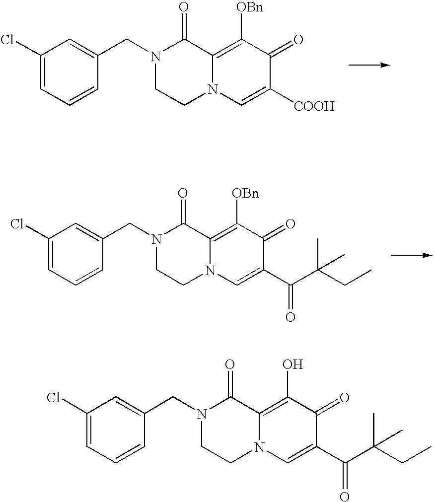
C1(Cl)=CC=CC(CN2C(=O)C3=C([OBn])C(=O)C([COOH])=CN3CC2)=C1.C1(Cl)=CC=CC(CN2C(=O)C3=C([OBn])C(=O)C(C(C(CC)(C)C)=O)=CN3CC2)=C1.C1(Cl)=CC=CC(CN2C(=O)C3=C(O)C(=O)C(C(C(CC)(C)C)=O)=CN3CC2)=C1
